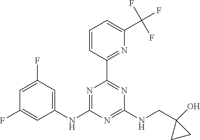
C1=CC(C2=NC(NCC3(O)CC3)=NC(NC3=CC(F)=CC(F)=C3)=N2)=NC(C(F)(F)F)=C1
